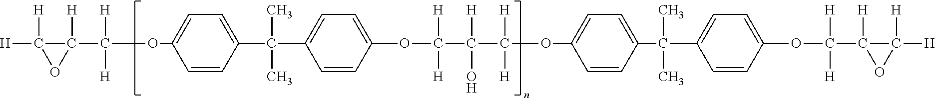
C1([H])(C([H])([H])OC2=CC=C(C(C)(C)C3=CC=C(OC(C(C([H])([H])OC4=CC=C(C(C5=CC=C(OC(C6([H])C([H])([H])O6)([H])[H])C=C5)(C)C)C=C4)([H])O)([H])[H])C=C3)C=C2)C([H])([H])O1
